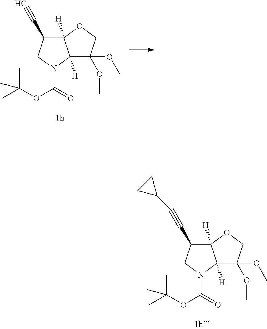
C12([H])C(OC)(OC)COC1([H])C(C#C)CN2C(=O)OC(C)(C)C.C12([H])C(OC)(OC)COC1([H])C(C#CC1CC1)CN2C(=O)OC(C)(C)C
